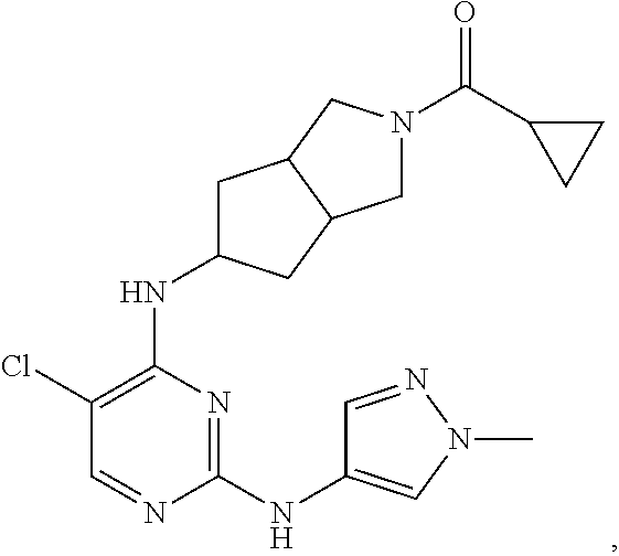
N1=C(NC2=CN(C)N=C2)N=CC(Cl)=C1NC1CC2C(C1)CN(C(C1CC1)=O)C2
